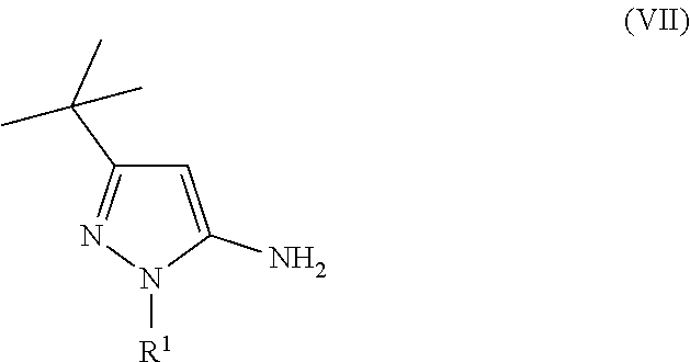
C1=C(N)N([R1])N=C1C(C)(C)C
